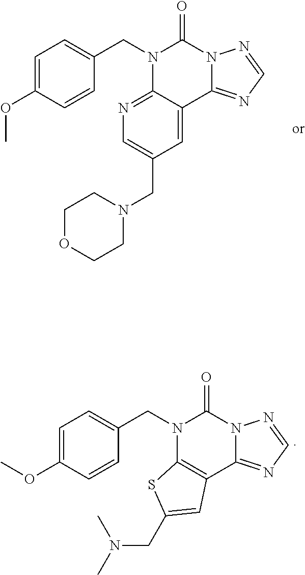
C1=C(OC)C=CC(CN2C3=NC=C(CN4CCOCC4)C=C3C3=NC=NN3C2=O)=C1.C1=C(OC)C=CC(CN2C3=C(C4=NC=NN4C2=O)C=C(CN(C)C)S3)=C1
